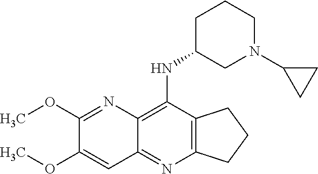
C12=C(C(NC3CN(C4CC4)CCC3)=C3C(=N1)C=C(OC)C(OC)=N3)CCC2
